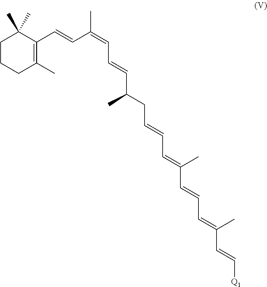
C(C=C(C=CC=C(C=C[Q1])C)C)=CCC(C=CC=C(C=CC1=C(C)CCCC1(C)C)C)C
